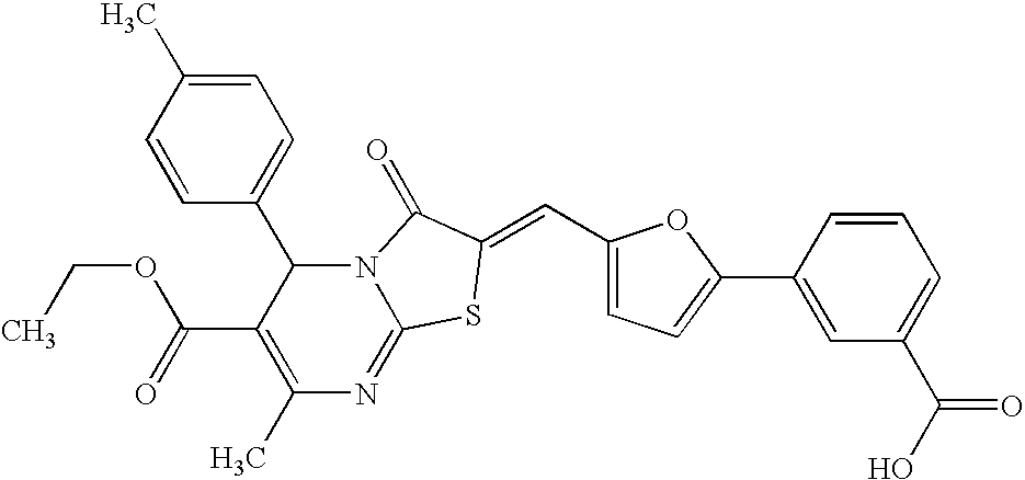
C1(C)=C(C(=O)OCC)C(C2=CC=C(C)C=C2)N2C(=N1)SC(=CC1=CC=C(C3=CC(C(O)=O)=CC=C3)O1)C2=O
